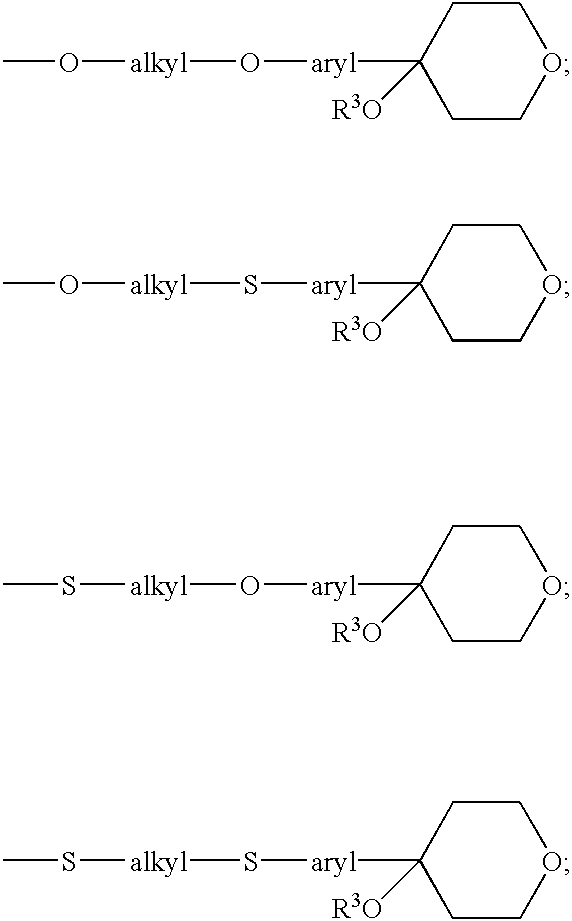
C1([aryl]O[alkyl]OC)([R3O])CCOCC1.C1([aryl]S[alkyl]OC)([R3O])CCOCC1.C1([aryl]O[alkyl]SC)([R3O])CCOCC1.C1([aryl]S[alkyl]SC)([R3O])CCOCC1
